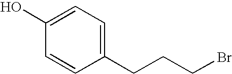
C1=CC(CCCBr)=CC=C1O
